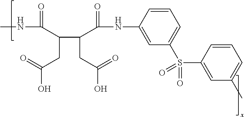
C(C(=O)O)C(C(CC(=O)O)C(NC)=O)C(NC1=CC(S(C2=CC(C)=CC=C2)(=O)=O)=CC=C1)=O
